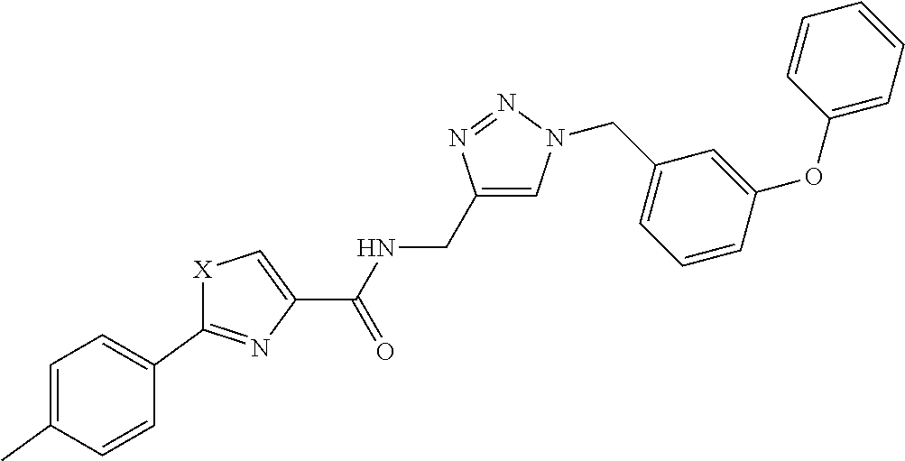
[X]1C(C2=CC=C(C)C=C2)=NC(C(NCC2=CN(CC3=CC=CC(OC4=CC=CC=C4)=C3)N=N2)=O)=C1
